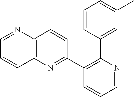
C1(C2=NC3=C(C=C2)N=CC=C3)=C(C2=CC(C)=CC=C2)N=CC=C1
